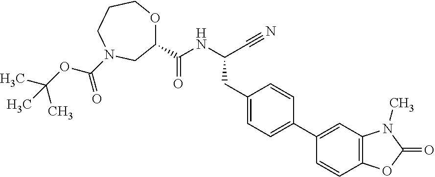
C1(C(NC(C#N)CC2=CC=C(C3=CC4=C(C=C3)OC(=O)N4C)C=C2)=O)OCCCN(C(OC(C)(C)C)=O)C1
